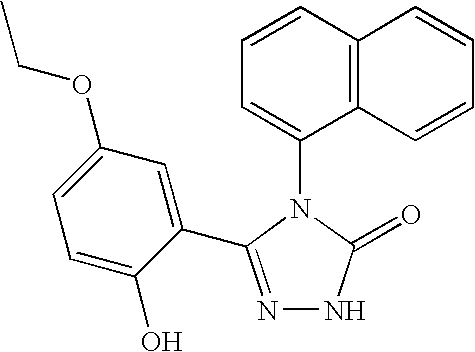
C1=CC2=C(C(N3C(=O)NN=C3C3=CC(OCC)=CC=C3O)=C1)C=CC=C2
